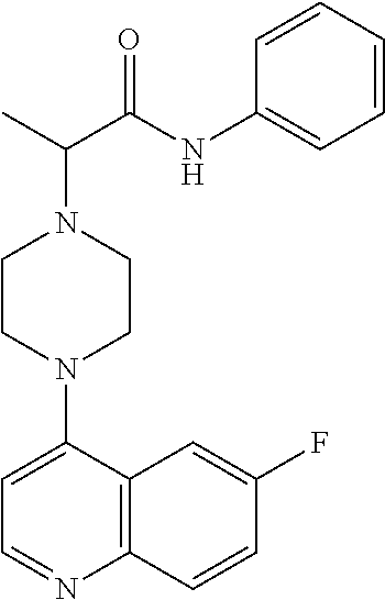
C1CN(C2=CC=NC3=C2C=C(F)C=C3)CCN1C(C(NC1=CC=CC=C1)=O)C
